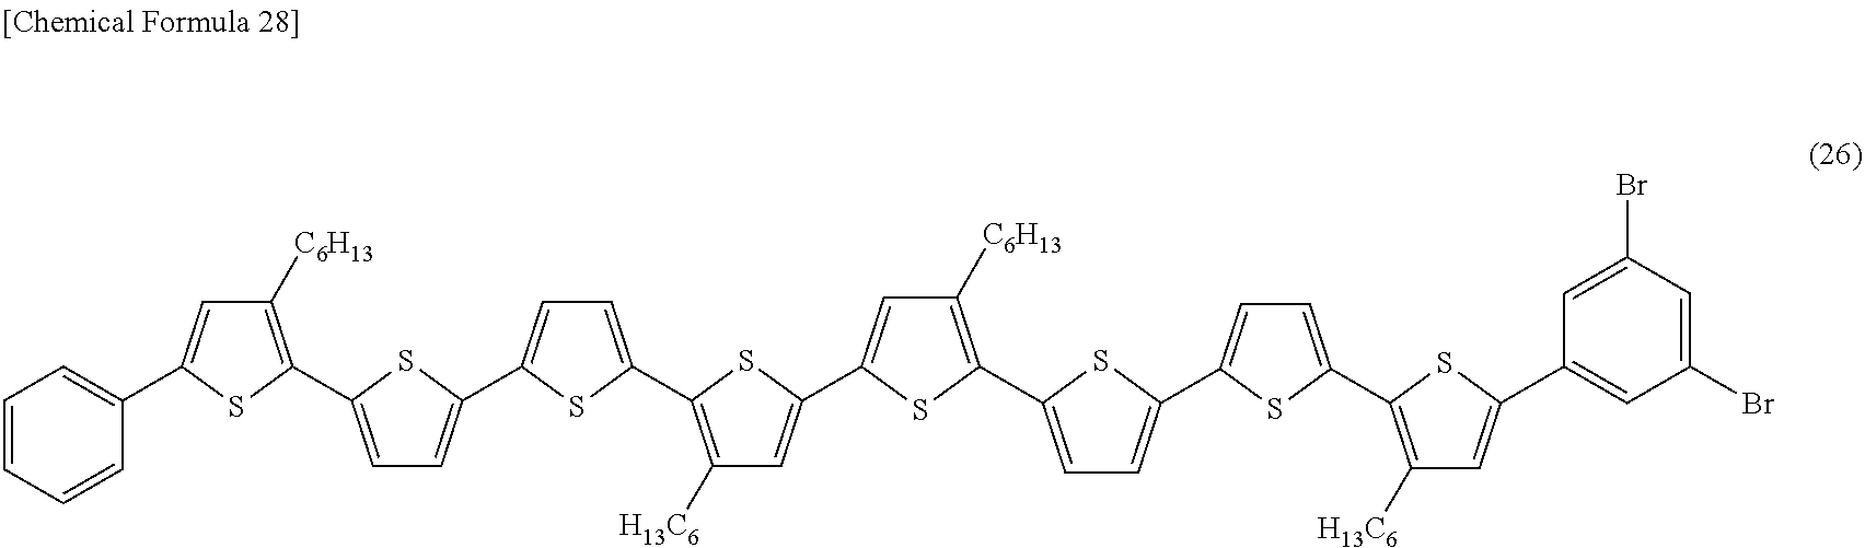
C1([C6H13])=C(C2=CC=C(C3=CC=C(C4=C([H13C6])C=C(C5=CC([C6H13])=C(C6=CC=C(C7=CC=C(C8=C([H13C6])C=C(C9=CC(Br)=CC(Br)=C9)S8)S7)S6)S5)S4)S3)S2)SC(C2=CC=CC=C2)=C1
